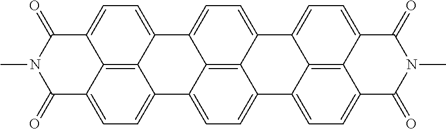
C12=CC=C3C4=C1C(=CC=C4C1=CC=C4C5=C1C3=CC=C5C1=CC=C3C5=C1C4=CC=C5C(=O)N(C)C3=O)C(=O)N(C)C2=O
